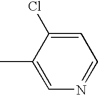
CC1=CN=CC=C1Cl
